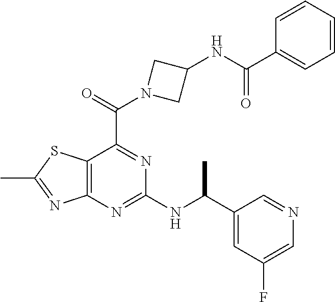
C12=C(N=C(NC(C3=CC(F)=CN=C3)C)N=C1C(=O)N1CC(NC(C3=CC=CC=C3)=O)C1)N=C(C)S2
